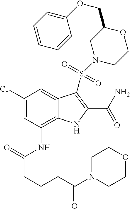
C1(Cl)=CC(NC(CCCC(N2CCOCC2)=O)=O)=C2C(=C1)C(S(N1CCOC(COC3=CC=CC=C3)C1)(=O)=O)=C(C(N)=O)N2
